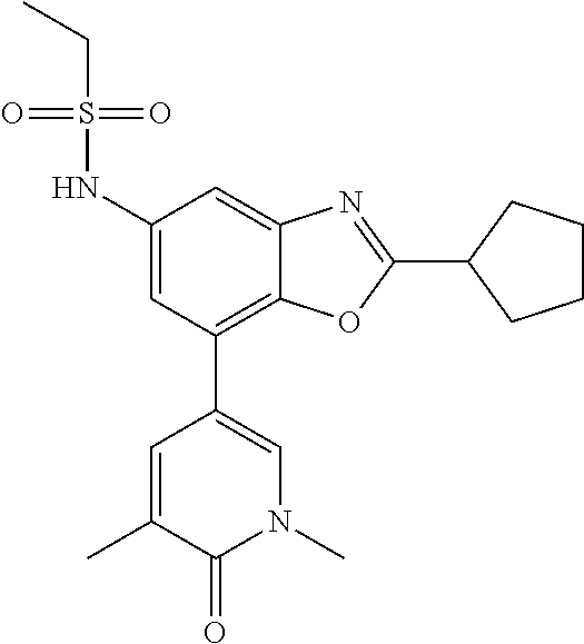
CC1=CC(C2=C3C(=CC(NS(CC)(=O)=O)=C2)N=C(C2CCCC2)O3)=CN(C)C1=O
